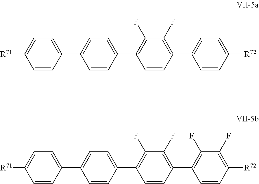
C1=CC(C2=CC=C(C3=C(F)C(F)=C(C4=CC=C([R72])C=C4)C=C3)C=C2)=CC=C1[R71].C1=CC(C2=CC=C(C3=C(F)C(F)=C(C4=C(F)C(F)=C([R72])C=C4)C=C3)C=C2)=CC=C1[R71]
